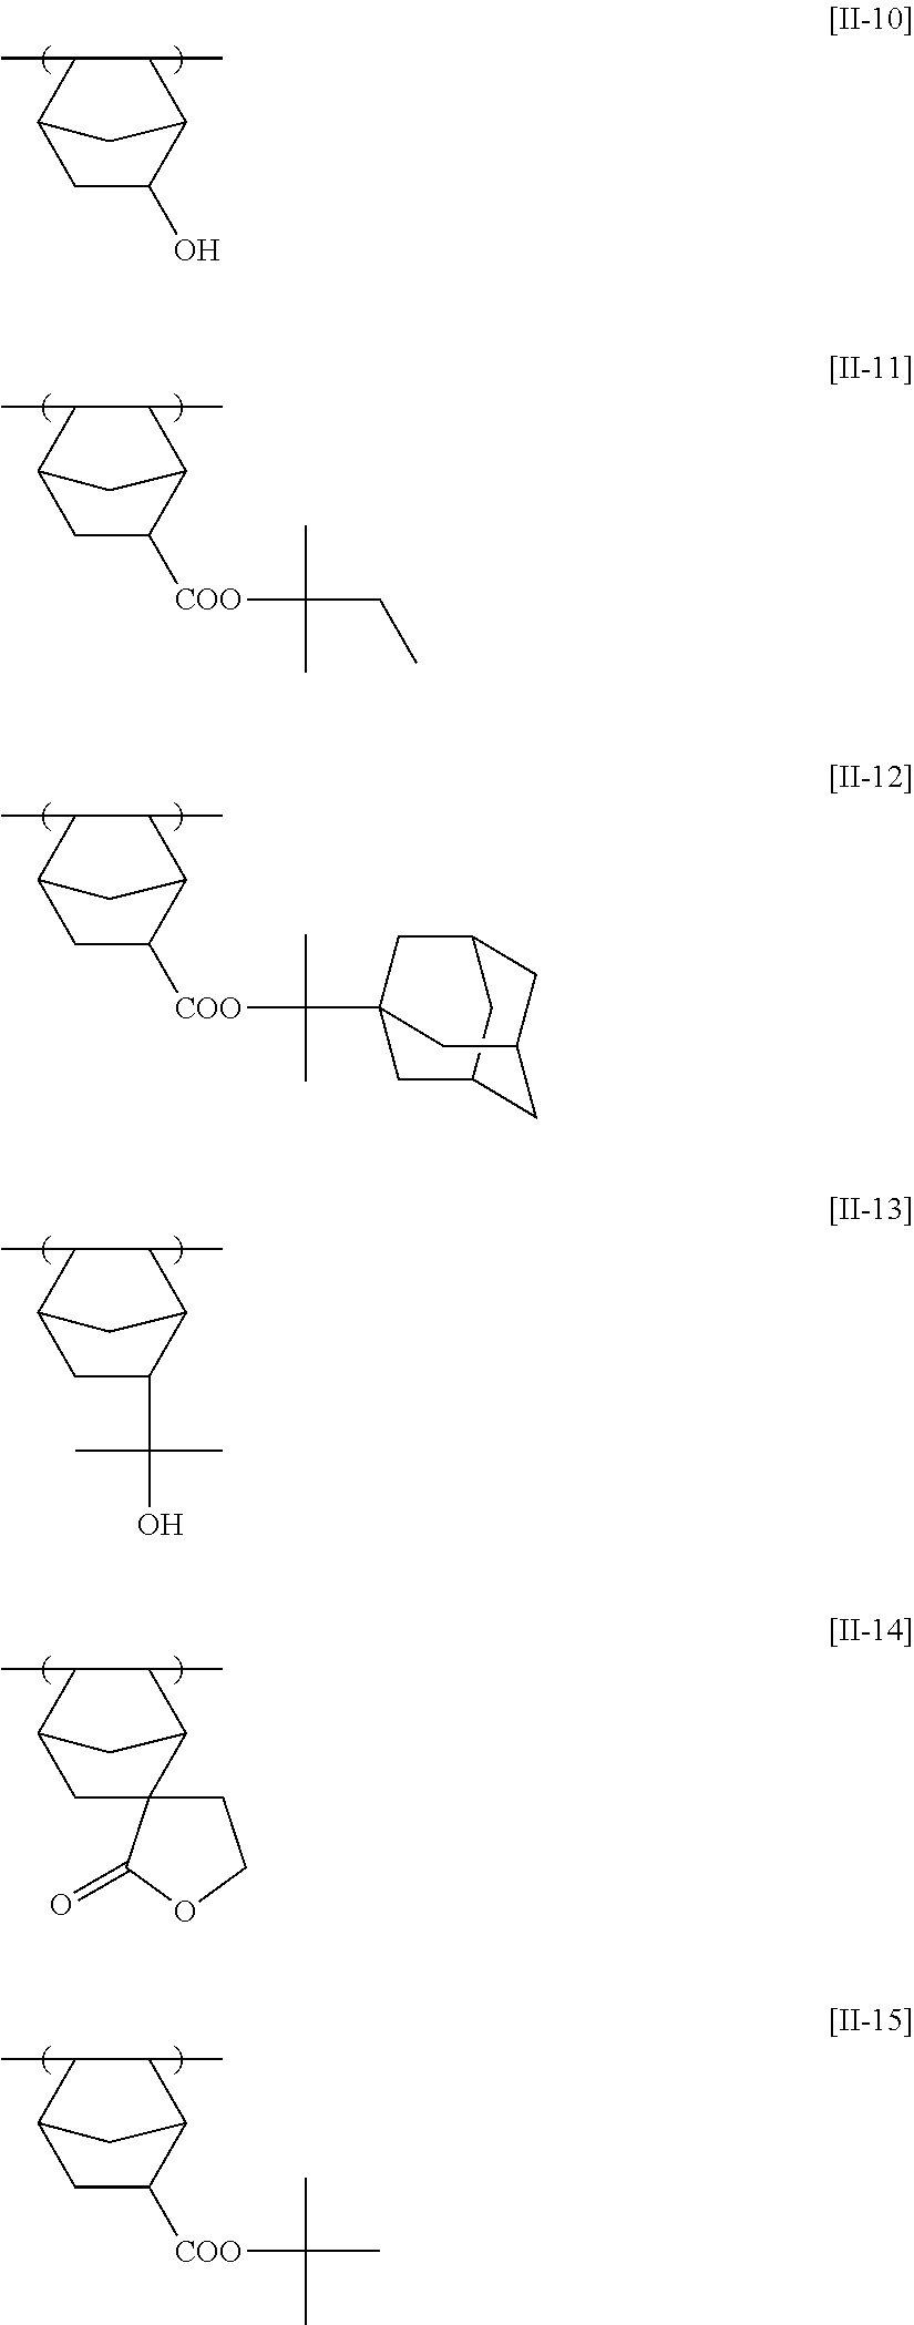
C1C(O)C2C(C)C(C)C1C2.C1C([COO]C(CC)(C)C)C2C(C)C(C)C1C2.C1C(C(C)(C)O)C2C(C)C(C)C1C2.C1C([COO]C(C)(C)C23CC4CC(CC(C4)C2)C3)C2C(C)C(C)C1C2.C1C2C(C)C(C)C(C2)C12CCOC2=O.C1C([COO]C(C)(C)C)C2C(C)C(C)C1C2
